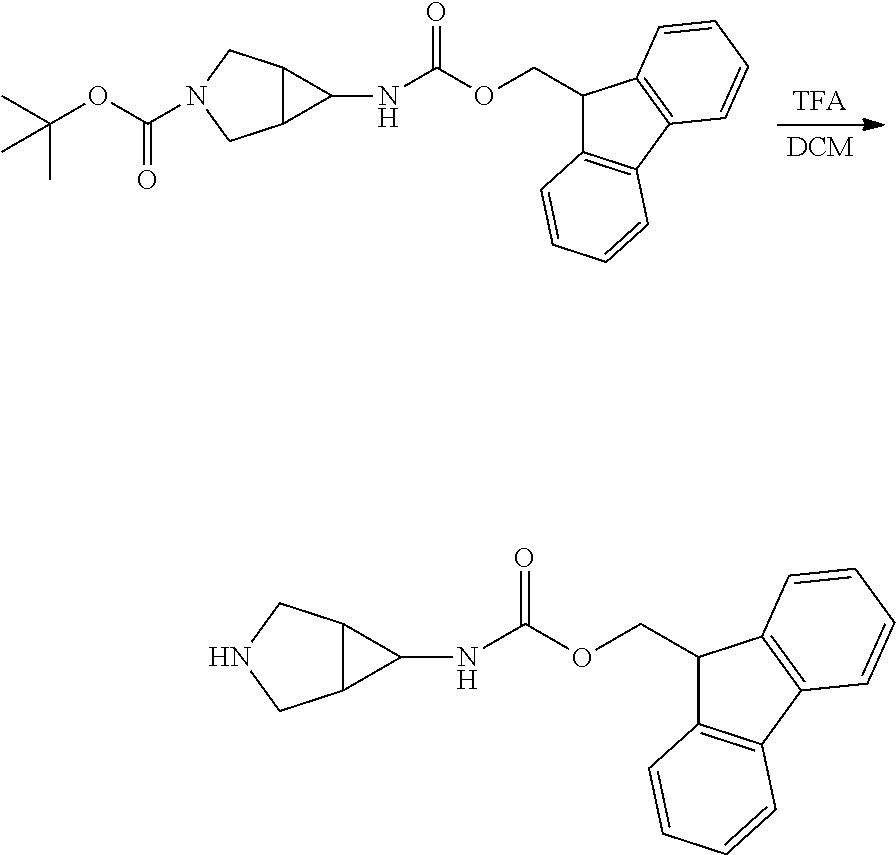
C12C(CN(C(OC(C)(C)C)=O)C1)C2NC(OCC1C2=C(C3=C1C=CC=C3)C=CC=C2)=O.C12C(CNC1)C2NC(OCC1C2=C(C3=C1C=CC=C3)C=CC=C2)=O
